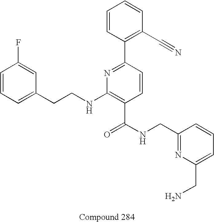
C1=CC(F)=CC(CCNC2=C(C(NCC3=NC(CN)=CC=C3)=O)C=CC(C3=C(C#N)C=CC=C3)=N2)=C1
